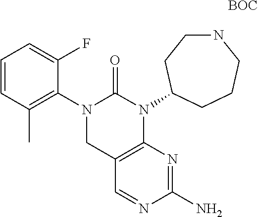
C12=C(N(C3CCNCCC3)C(=O)N(C3=C(C)C=CC=C3F)C1)N=C(N)N=C2.[BOC]
